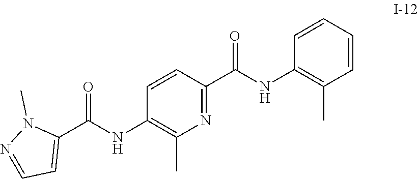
N1=C(C(NC2=C(C)C=CC=C2)=O)C=CC(NC(C2=CC=NN2C)=O)=C1C
